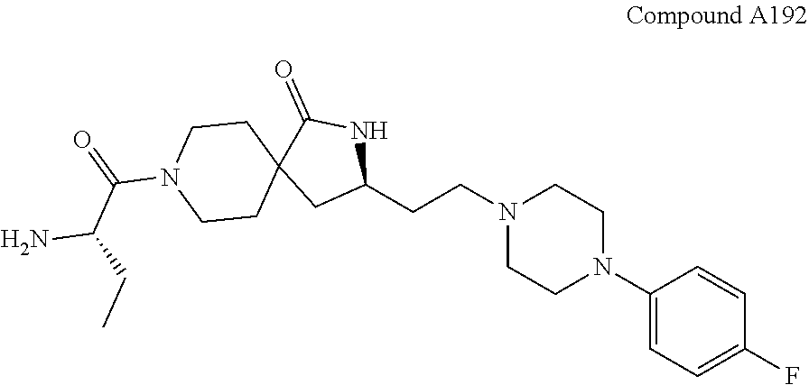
C1(N2CCN(CCC3NC(=O)C4(C3)CCN(C(C(N)CC)=O)CC4)CC2)=CC=C(F)C=C1
